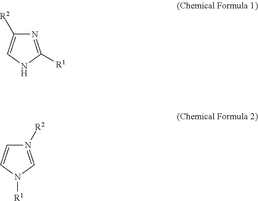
N1=C([R1])NC=C1[R2].N1([R2])=CN([R1])C=C1
